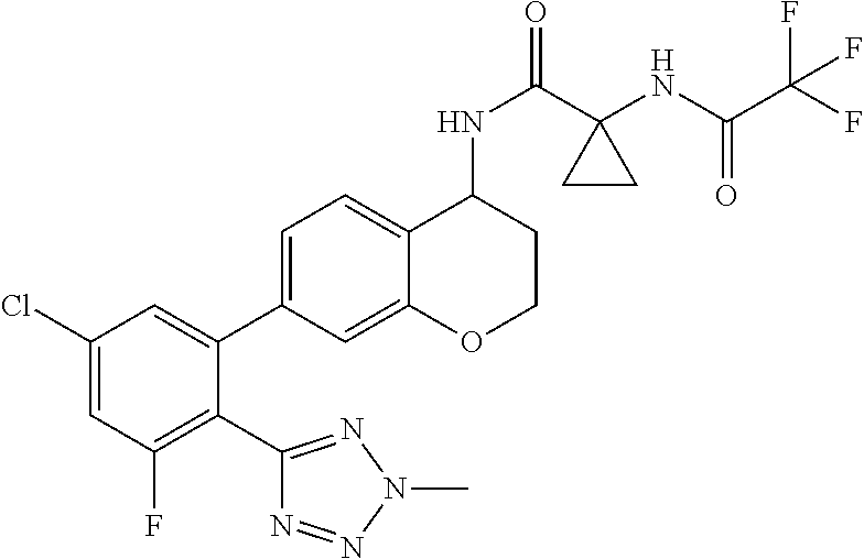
C1(Cl)=CC(F)=C(C2=NN(C)N=N2)C(C2=CC=C3C(=C2)OCCC3NC(=O)C2(NC(C(F)(F)F)=O)CC2)=C1
